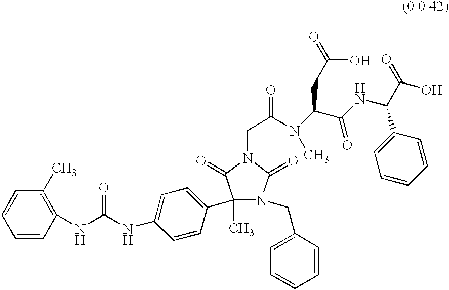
C1(C)=C(NC(=O)NC2=CC=C(C3(C)N(CC4=CC=CC=C4)C(=O)N(CC(=O)N(C)C(C(NC(C(O)=O)C4=CC=CC=C4)=O)CC(O)=O)C3=O)C=C2)C=CC=C1
